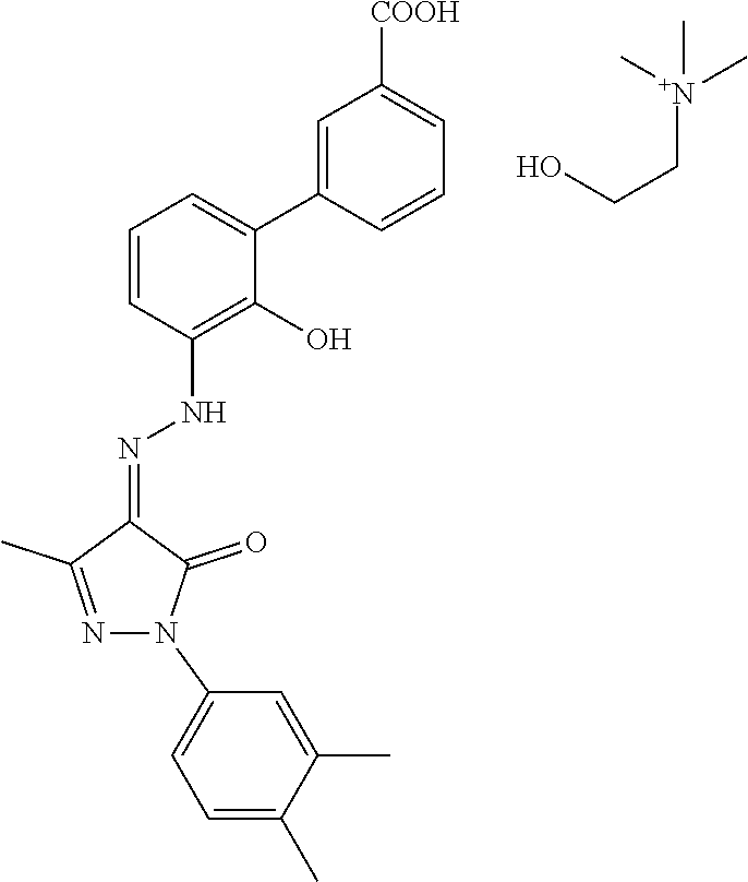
C1=C(C2=CC=CC(NN=C3C(C)=NN(C4=CC=C(C)C(C)=C4)C3=O)=C2O)C=CC=C1[COOH].OCC[N+](C)(C)C
